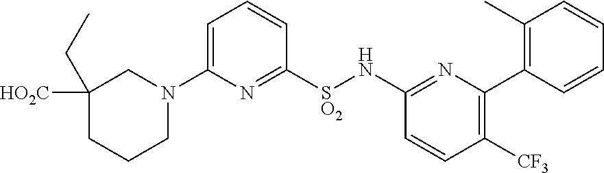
C1([HO2C])(CC)CCCN(C2=CC=CC([SO2]NC3=NC(C4=C(C)C=CC=C4)=C([CF3])C=C3)=N2)C1
